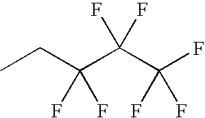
CCC(C(C(F)(F)F)(F)F)(F)F
